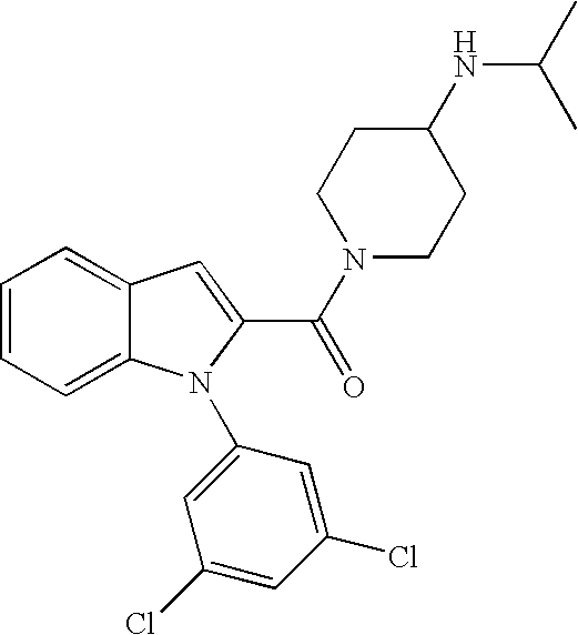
C1=C2C(=CC=C1)N(C1=CC(Cl)=CC(Cl)=C1)C(C(=O)N1CCC(NC(C)C)CC1)=C2
